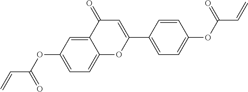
C12=CC(OC(C=C)=O)=CC=C1OC(C1=CC=C(OC(C=C)=O)C=C1)=CC2=O
